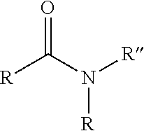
[R]C(N([R])[R])=O
